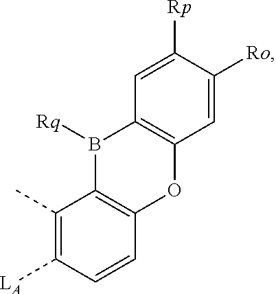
C1(C)=C([LA])C=CC2=C1B([Rq])C1=C(O2)C=C([Ro])C([Rp])=C1
